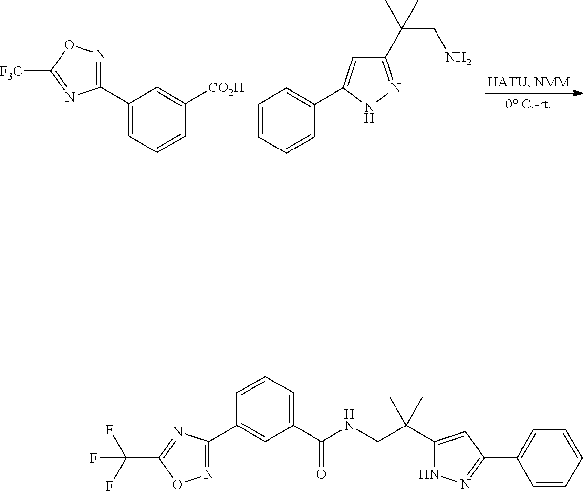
C1(C2=CC=CC([CO2H])=C2)=NOC([F3C])=N1.C1=CC=CC(C2=CC(C(CN)(C)C)=NN2)=C1.C1=CC=C(C(NCC(C)(C)C2=CC(C3=CC=CC=C3)=NN2)=O)C=C1C1=NOC(C(F)(F)F)=N1
